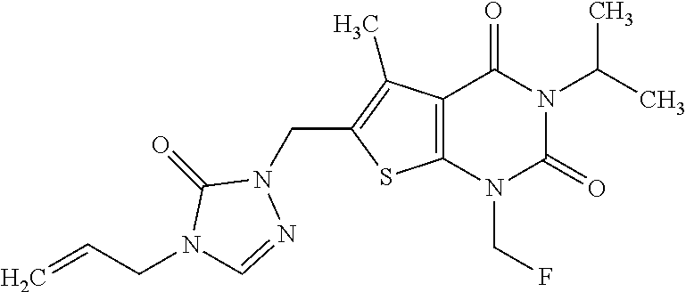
C12=C(N(CF)C(=O)N(C(C)C)C1=O)SC(CN1C(=O)N(CC=C)C=N1)=C2C
